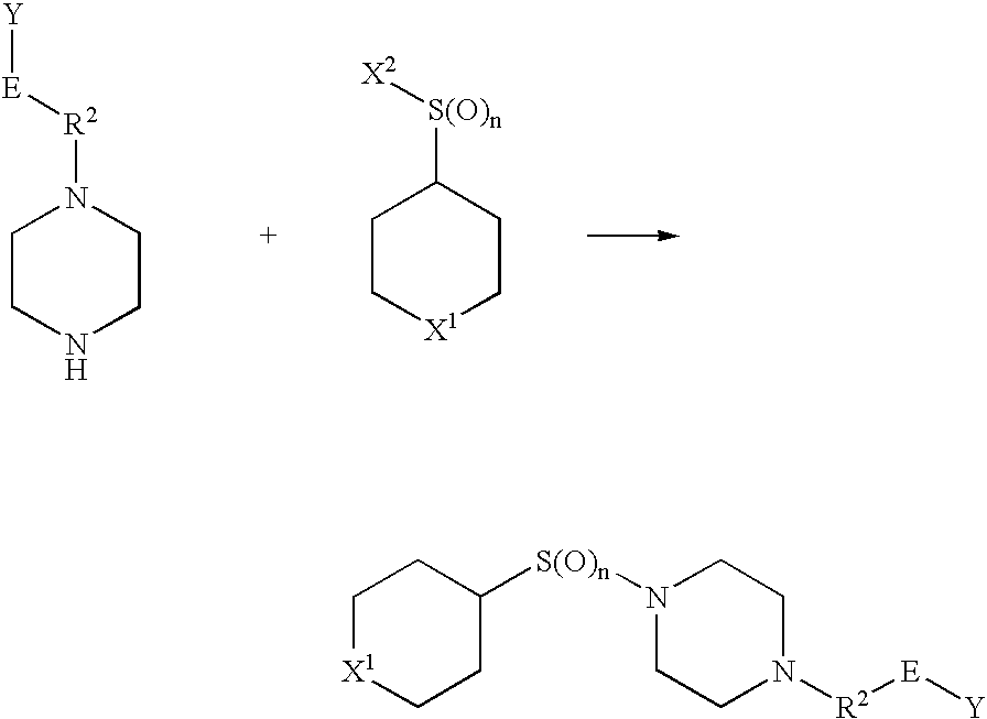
[X1]1CCC([S(O)n]N2CCN([R2][E][Y])CC2)CC1.C1CNCCN1[R2][E][Y].C1C[X1]CCC1[S(O)n][X2]
